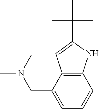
CN(CC1=CC=CC2=C1C=C(C(C)(C)C)N2)C
